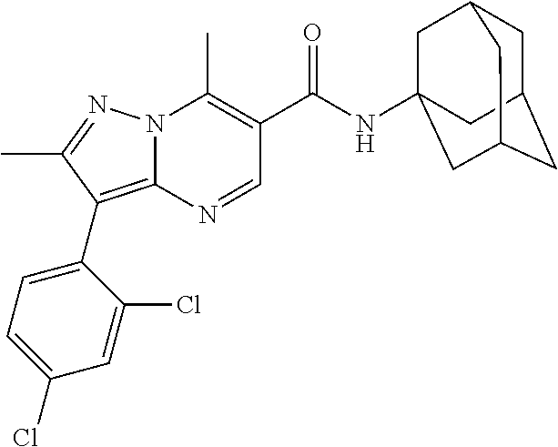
CC1=C(C(NC23CC4CC(CC(C2)C4)C3)=O)C=NC2=C(C3=CC=C(Cl)C=C3Cl)C(C)=NN12
